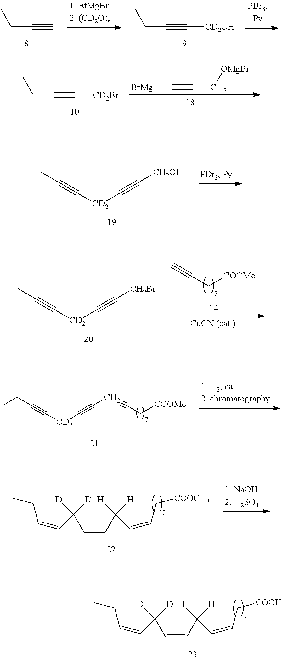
CCC#C.CCC#C[CD2OH].CCC#C[CD2Br].[BrMg]C#CC[OMgBr].CCC#C[CD2]C#C[CH2OH].CCC#C[CD2]C#C[CH2Br].[COOMe]CC#C.[COOMe]CC#CC#C[CD2]C#CCC.C(=CC(C=CC[COOCH3])([H])[H])C(C=CCC)([D])[D].C(=CC(C=CC[COOH])([H])[H])C(C=CCC)([D])[D]
